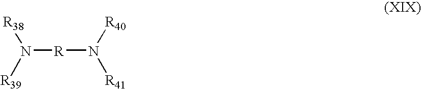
N([R]N([R41])[R40])([R38])[R39]
